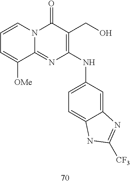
C1=CC=C([OMe])C2=NC(NC3=CC=C4C(=C3)N=C([CF3])N4)=C(CO)C(=O)N12
